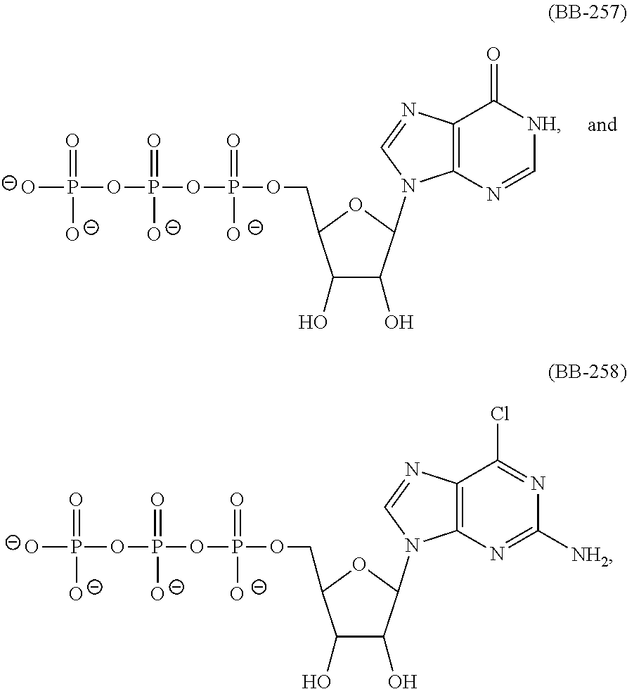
C1(O)C(O)C(N2C3=C(N=C2)C(Cl)=NC([NH2])=N3)OC1COP(OP(OP([O-])(=O)[O-])(=O)[O-])(=O)[O-].C1(O)C(O)C(N2C3=C(N=C2)C(=O)[NH]C=N3)OC1COP(OP(OP([O-])(=O)[O-])(=O)[O-])(=O)[O-]
